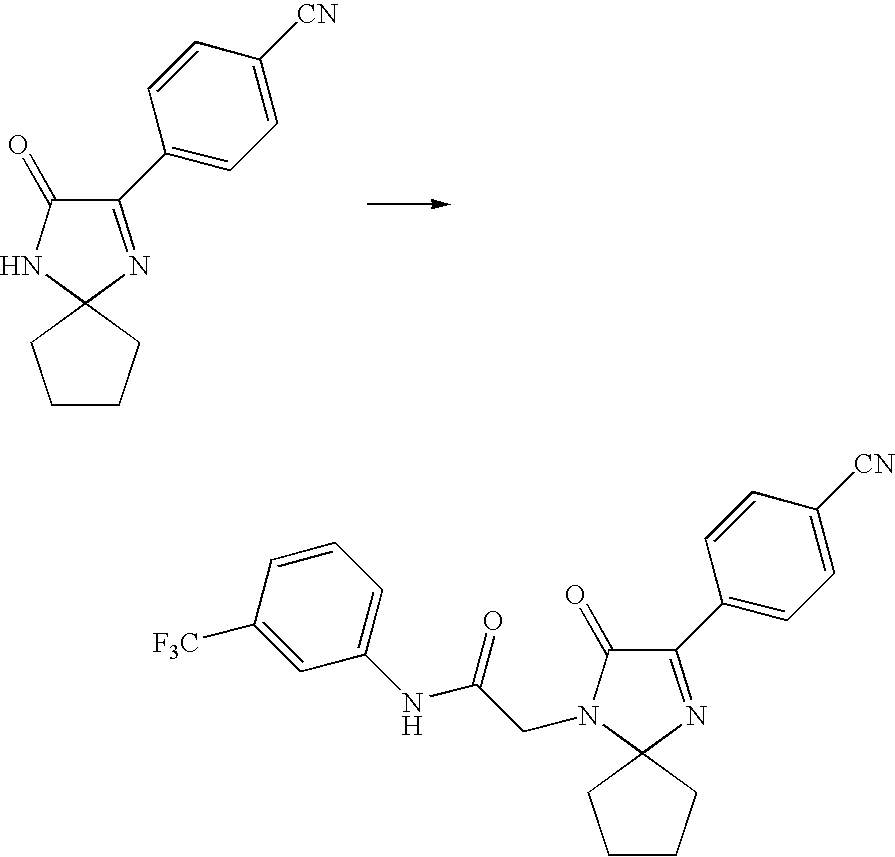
C1CCC2(C1)NC(=O)C(C1=CC=C([CN])C=C1)=N2.C1CCC2(C1)N(CC(NC1=CC=CC([F3C])=C1)=O)C(=O)C(C1=CC=C([CN])C=C1)=N2
